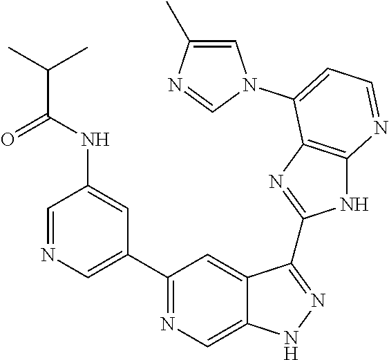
C1=NC=C(C2=NC=C3C(=C2)C(C2=NC4=C(N2)N=CC=C4N2C=C(C)N=C2)=NN3)C=C1NC(C(C)C)=O
